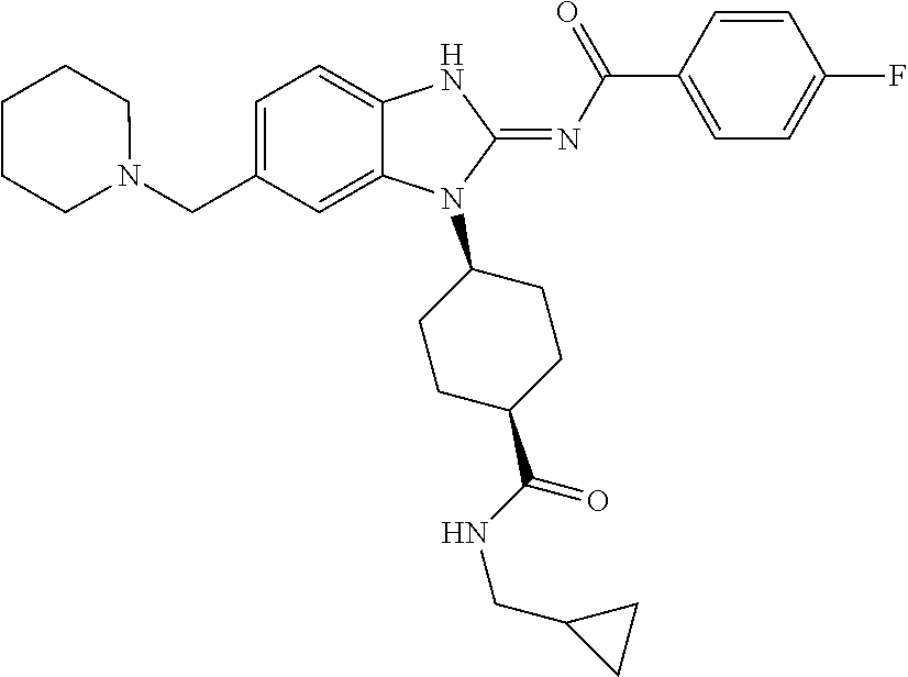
C1=C(CN2CCCCC2)C=C2C(=C1)NC(=NC(C1=CC=C(F)C=C1)=O)N2C1CCC(C(NCC2CC2)=O)CC1
